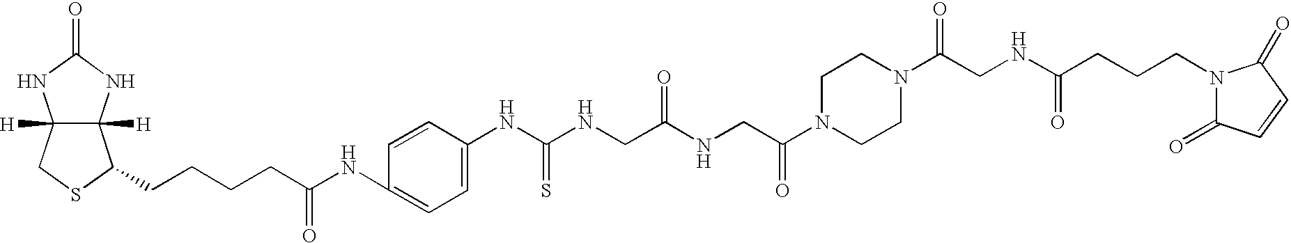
C12([H])C([H])(NC(=O)N1)C(CCCCC(NC1=CC=C(NC(NCC(NCC(N3CCN(C(CNC(=O)CCCN4C(=O)C=CC4=O)=O)CC3)=O)=O)=S)C=C1)=O)SC2
